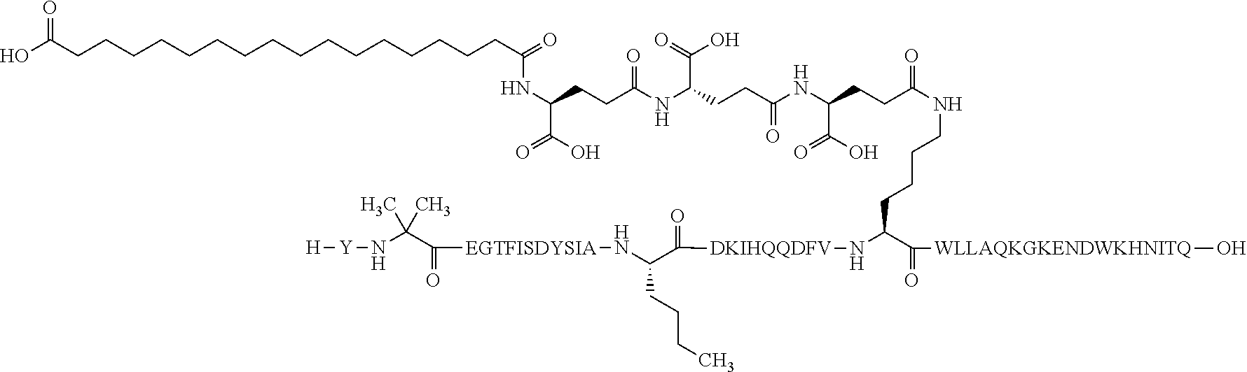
OC(CCCCCCCCCCCCCCCCC(=O)NC(C(O)=O)CCC(NC(CCC(NC(CCC(NCCCCC(N[DKIHQQDFV]C(C(CCCC)N[EGTFISDYSIA]C(C(N[Y][H])(C)C)=O)=O)C(=O)[WLLAQKGKENDWKHNITQ]O)=O)C(=O)O)=O)C(=O)O)=O)=O
